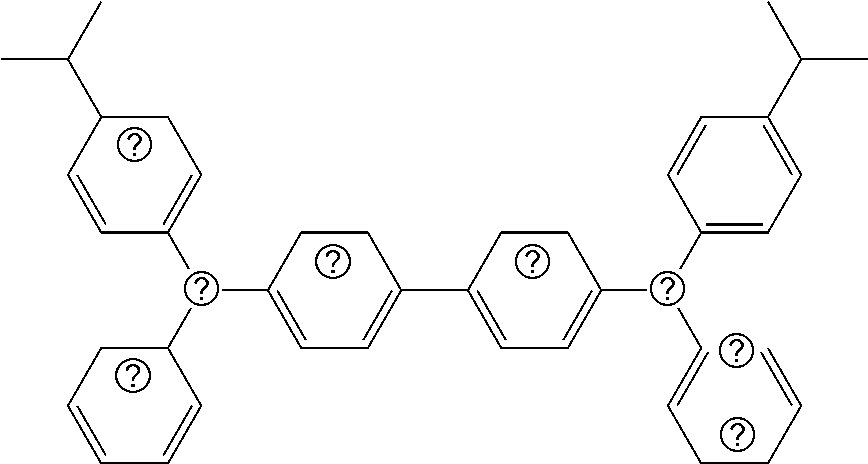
C1C(C(C)C)C=CC(C(C2CC=CC=C2)C2=CC=C(C3=CC=C(C(C4=CC=C(C(C)C)C=C4)C=CCCC=C)CC3)CC2)=C1
